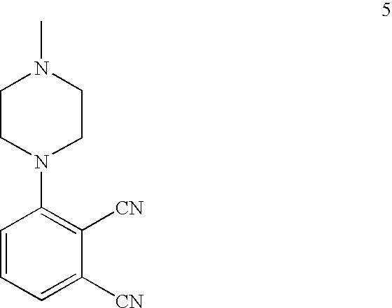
C1CN(C2=C([CN])C([CN])=CC=C2)CCN1C
